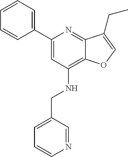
C1=CC=C(C2=CC(NCC3=CC=CN=C3)=C3C(=N2)C(CC)=CO3)C=C1
